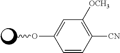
C1=CC([CN])=C([OCH3])C=C1OC
